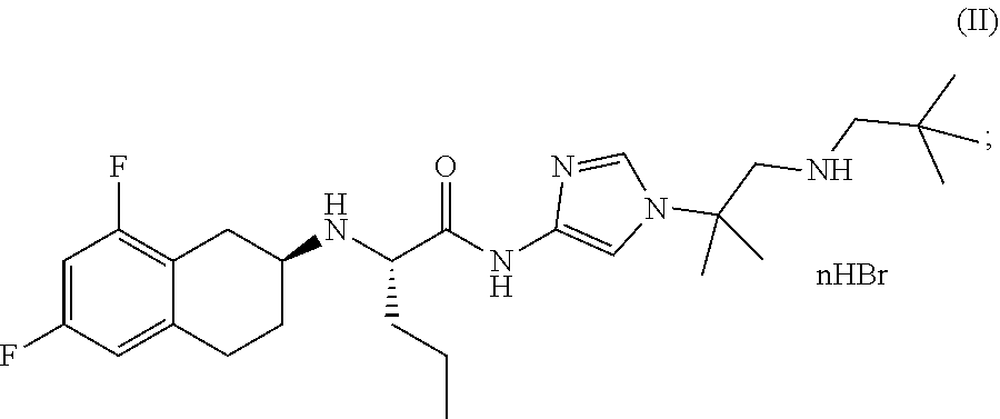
C1=C(F)C=C2C(=C1F)CC(NC(C(NC1=CN(C(CNCC(C)(C)C)(C)C)C=N1)=O)CCC)CC2.[nHBr]
